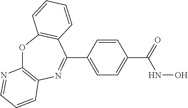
O1C2=C(N=C(C3=CC=C(C(NO)=O)C=C3)C3=C1C=CC=C3)C=CC=N2
